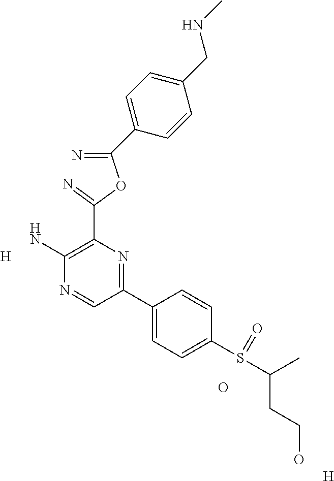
C(=N)(OC(=N)C1=C(N)N=CC(C2=CC=C(S(C(C)CCO)=O)C=C2)=N1)C1=CC=C(CNC)C=C1.[H].O.[H]
